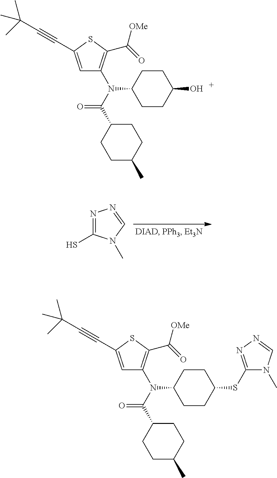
C1=C(C#CC(C)(C)C)SC(C(=O)[OMe])=C1N(C(C1CCC(C)CC1)=O)C1CCC(O)CC1.N1=C(S)N(C)C=N1.C1=C(C#CC(C)(C)C)SC(C(=O)[OMe])=C1N(C(C1CCC(C)CC1)=O)C1CCC(SC2=NN=CN2C)CC1
